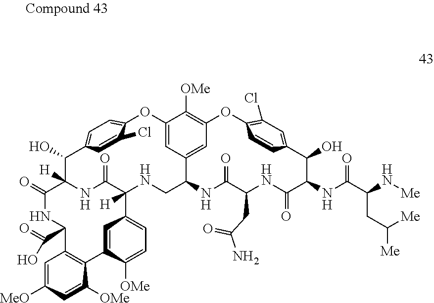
C12([H])NCC3NC(=O)C(CC(=O)N)NC(=O)C(NC(=O)C(N[Me])CC([Me])[Me])C(O)C4=CC(Cl)=C(OC5=C([OMe])C(=CC3=C5)OC3=CC=C(C=C3Cl)C(O)C([H])(NC1=O)C(=O)NC(C(O)=O)C1=C(C([OMe])=CC([MeO])=C1)C1=CC2=CC=C1[OMe])C=C4
